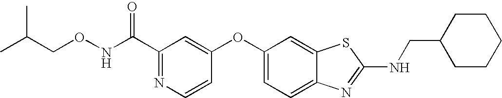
N1=C(C(NOCC(C)C)=O)C=C(OC2=CC=C3C(=C2)SC(NCC2CCCCC2)=N3)C=C1
